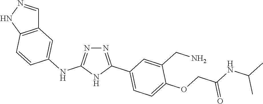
N1=C(C2=CC=C(OCC(=O)NC(C)C)C(CN)=C2)NC(NC2=CC3=C(NN=C3)C=C2)=N1
